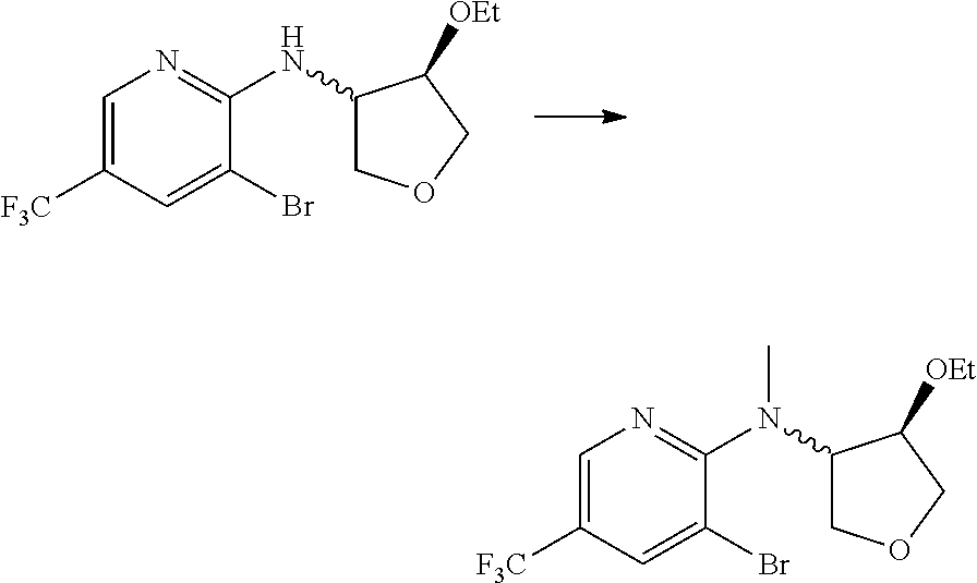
C1=C([F3C])C=C(Br)C(NC2COCC2[OEt])=N1.C1=C([F3C])C=C(Br)C(N(C2COCC2[OEt])C)=N1
